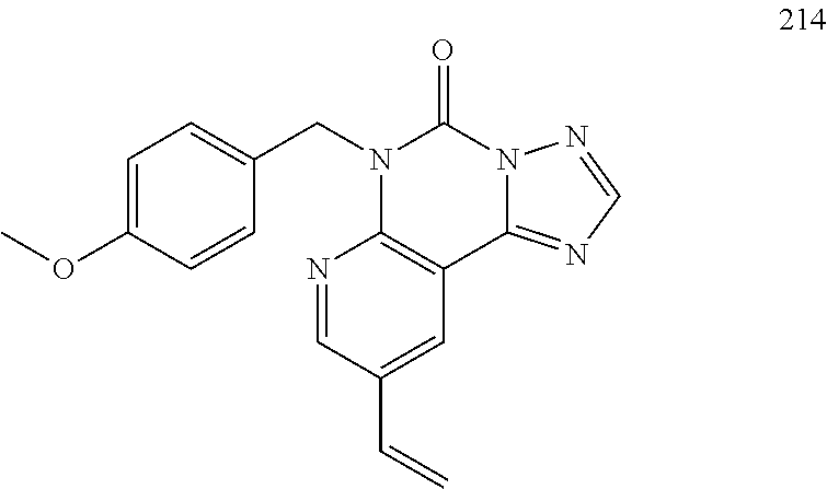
C1=CC(OC)=CC=C1CN1C2=C(C3=NC=NN3C1=O)C=C(C=C)C=N2
